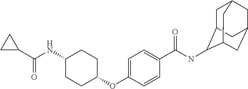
C(NC1CCC(OC2=CC=C(C(NC3C4CC5CC(CC3C5)C4)=O)C=C2)CC1)(C1CC1)=O
